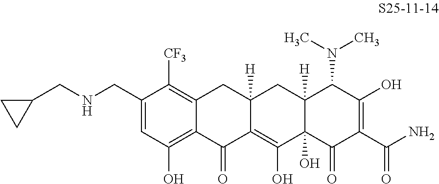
C1(CNCC2CC2)=CC(O)=C2C(=C1[CF3])CC1([H])C(=C(O)C3(O)C([H])(C1)C(N(C)C)C(O)=C(C(N)=O)C3=O)C2=O
